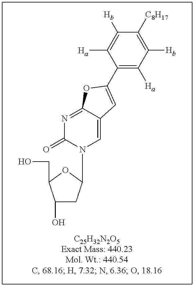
N1=C2C(=CN(C3CC(O)C(CO)O3)C1=O)C=C(C1=C([Ha])C([Hb])=C([C8H17])C([Hb])=C1[Ha])O2
